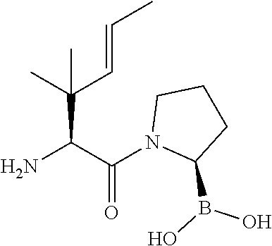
NC(C(N1C(B(O)O)CCC1)=O)C(C)(C=CC)C
